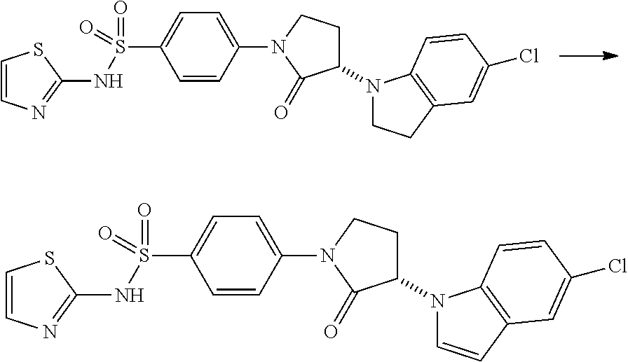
C1=C(S(NC2=NC=CS2)(=O)=O)C=CC(N2C(=O)C(N3CCC4=C3C=CC(Cl)=C4)CC2)=C1.C1=C(S(NC2=NC=CS2)(=O)=O)C=CC(N2C(=O)C(N3C=CC4=C3C=CC(Cl)=C4)CC2)=C1
